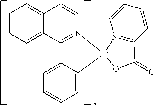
C1=CC=C2C(=C1)C=CN1=C2C2=CC=CC=C2[Ir]12N1=C(C=CC=C1)C(=O)O2
